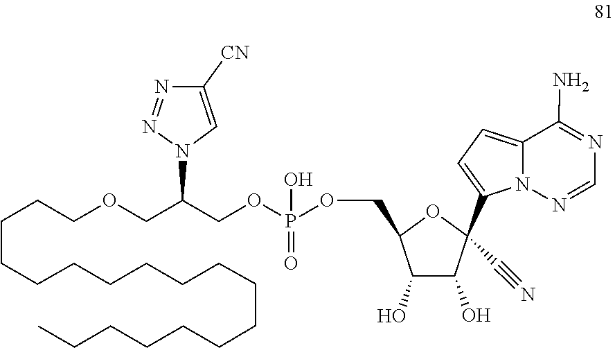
O(CC(N1C=C([CN])N=N1)COCCCCCCCCCCCCCCCCCC)P(OCC1OC(C2=CC=C3C(N)=NC=NN32)(C#N)C(O)C1O)(=O)O
